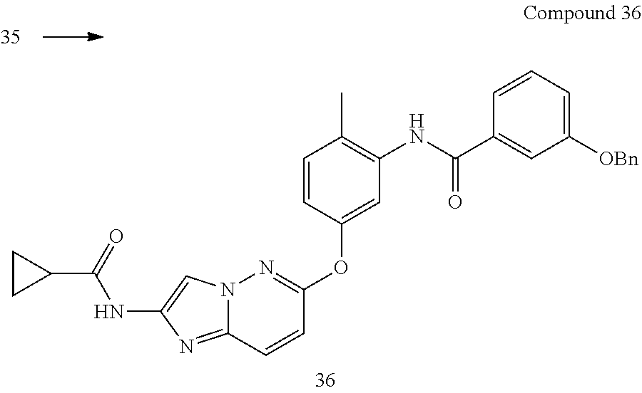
N12C(=NC(NC(=O)C3CC3)=C1)C=CC(OC1=CC(NC(C3=CC([OBn])=CC=C3)=O)=C(C)C=C1)=N2
